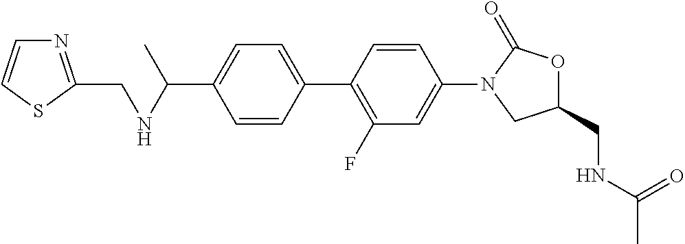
C1=CC(C2=C(F)C=C(N3CC(CNC(C)=O)OC3=O)C=C2)=CC=C1C(C)NCC1=NC=CS1
